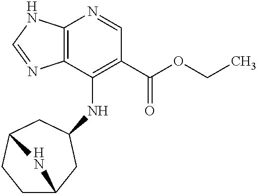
N(C1=C(C(OCC)=O)C=NC2=C1N=CN2)C1CC2CCC(C1)N2
